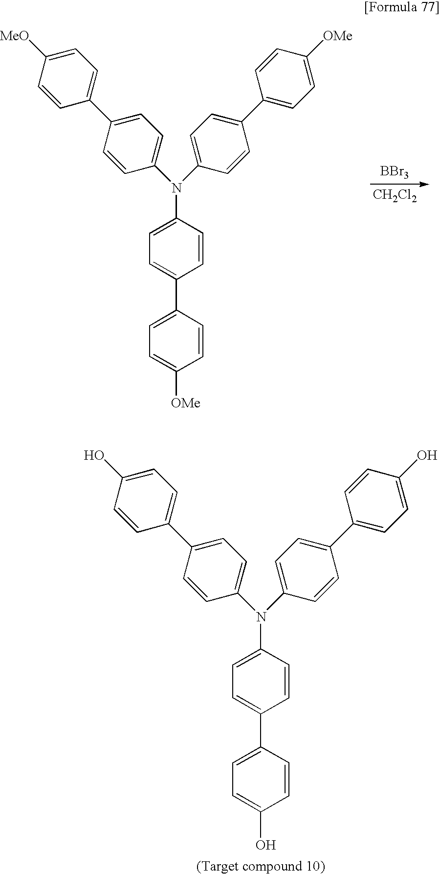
N(C1=CC=C(C2=CC=C([OMe])C=C2)C=C1)(C1=CC=C(C2=CC=C([OMe])C=C2)C=C1)C1=CC=C(C2=CC=C([MeO])C=C2)C=C1.[BBr3].[CH2Cl2].N(C1=CC=C(C2=CC=C(O)C=C2)C=C1)(C1=CC=C(C2=CC=C(O)C=C2)C=C1)C1=CC=C(C2=CC=C(O)C=C2)C=C1
